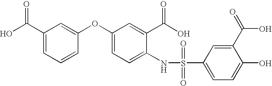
C1(C(O)=O)=CC=CC(OC2=CC=C(NS(=O)(=O)C3=CC=C(O)C(C(O)=O)=C3)C(C(=O)O)=C2)=C1
